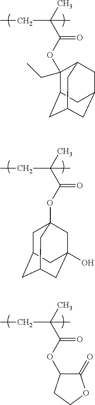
CC(C(=O)OC12CC3CC(CC(O)(C1)C3)C2)(C)CC.CC(C(OC1C(=O)OCC1)=O)(C)CC.CC(C(OC1(CC)C2CC3CC(CC1C3)C2)=O)(C)CC
